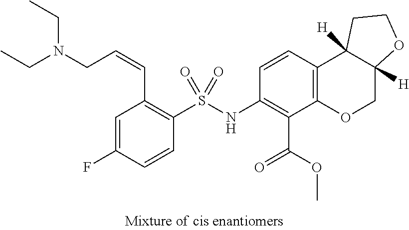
C1=C(F)C=CC(S(NC2=C(C(OC)=O)C3=C(C=C2)C2([H])C([H])(CO3)OCC2)(=O)=O)=C1C=CCN(CC)CC
